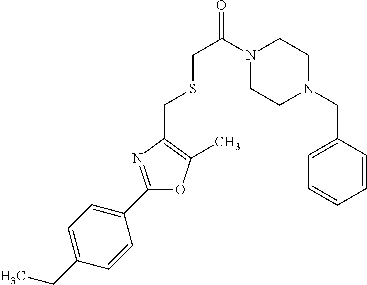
C1(CC)=CC=C(C2=NC(CSCC(=O)N3CCN(CC4=CC=CC=C4)CC3)=C(C)O2)C=C1
